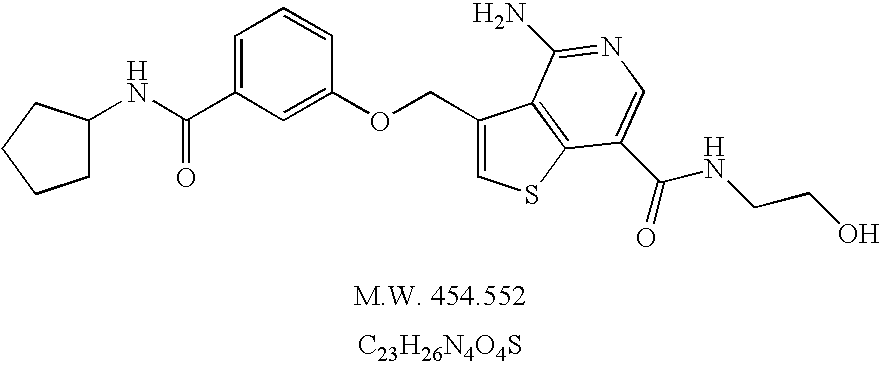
[C23H26N4O4S].N(C(=O)C1=CC=CC(OCC2=CSC3=C2C(N)=NC=C3C(=O)NCCO)=C1)C1CCCC1
